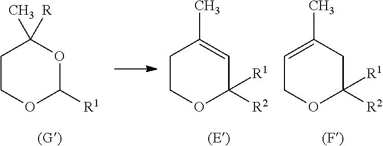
C1COC([R1])([R2])C=C1C.C1=C(C)CC([R1])([R2])OC1.C1COC([R1])OC1(C)[R]
